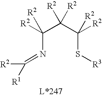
C(N=C([R2])[R1])(C(C(S[R3])([R2])[R2])([R2])[R2])([R2])[R2]
